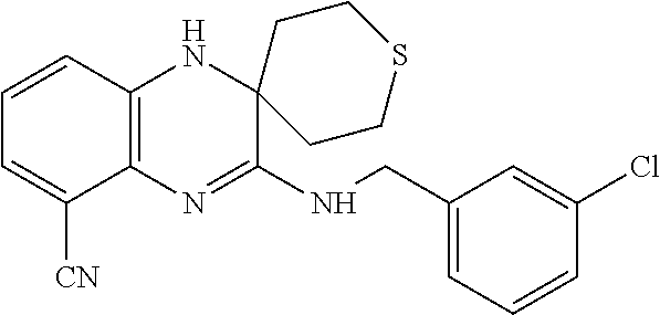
C12=C(N=C(NCC3=CC=CC(Cl)=C3)C3(N1)CCSCC3)C([CN])=CC=C2
